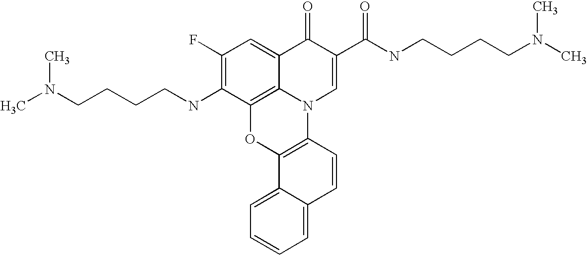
C1(F)=C(NCCCCN(C)C)C2=C3C(=C1)C(=O)C(C(NCCCCN(C)C)=O)=CN3C1=C(O2)C2=CC=CC=C2C=C1
